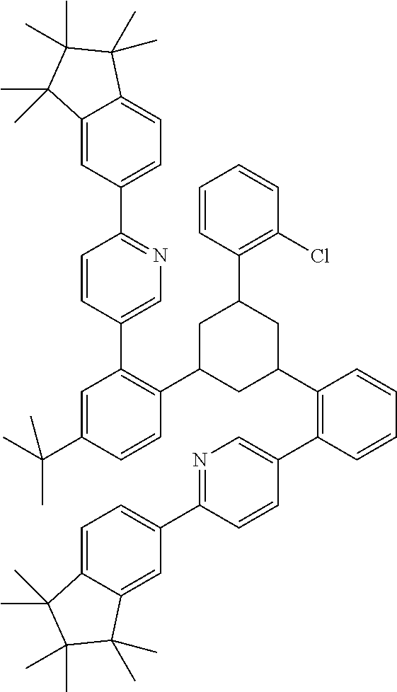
C12=CC(C3=NC=C(C4=C(C5CC(C6=C(C7=CN=C(C8=CC=C9C(=C8)C(C)(C)C(C)(C)C9(C)C)C=C7)C=CC=C6)CC(C6=C(Cl)C=CC=C6)C5)C=CC(C(C)(C)C)=C4)C=C3)=CC=C1C(C)(C)C(C)(C)C2(C)C
